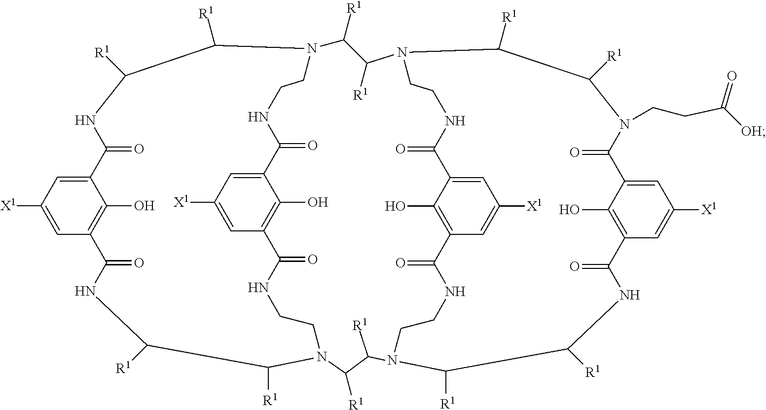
C12=CC([X1])=CC(=C1O)C(=O)NC([R1])C([R1])N1C([R1])C([R1])N3C([R1])C([R1])NC(=O)C4=C(O)C(=CC([X1])=C4)C(=O)N(CCC([OH])=O)C([R1])C([R1])N(C([R1])C([R1])N(C([R1])C([R1])NC2=O)CCNC(=O)C2=CC([X1])=CC(=C2O)C(=O)NCC1)CCNC(=O)C1=CC([X1])=CC(=C1O)C(=O)NCC3
